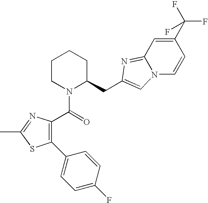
C1CN(C(=O)C2=C(C3=CC=C(F)C=C3)SC(C)=N2)C(CC2=CN3C(=N2)C=C(C(F)(F)F)C=C3)CC1
